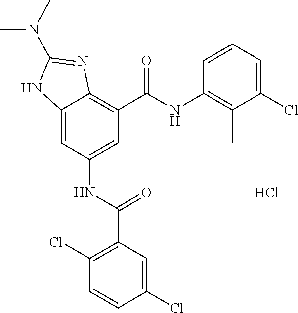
C12=CC(NC(=O)C3=C(Cl)C=CC(Cl)=C3)=CC(C(NC3=C(C)C(Cl)=CC=C3)=O)=C1N=C(N(C)C)N2.Cl
